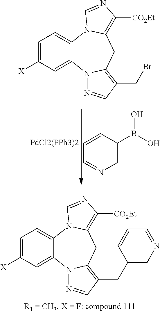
C1=C([X])C=C2C(=C1)N1C(=C([CO2Et])N=C1)CC1=C(CC3=CN=CC=C3)C=NN21.[PdCl2(PPh3)2].C1=CC=NC=C1B(O)O.C1=C([X])C=C2C(=C1)N1C(=C([CO2Et])N=C1)CC1=C(CBr)C=NN21
